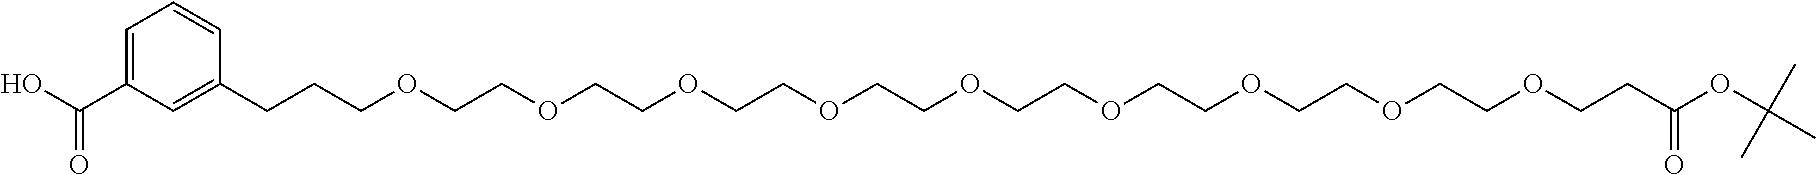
OC(C1=CC=CC(CCCOCCOCCOCCOCCOCCOCCOCCOCCOCCC(OC(C)(C)C)=O)=C1)=O
